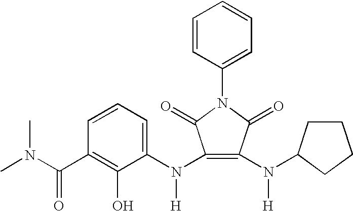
C1=CC=C(N(C2=C(N([H])C3CCCC3)C(=O)N(C3=CC=CC=C3)C2=O)[H])C(O)=C1C(N(C)C)=O
